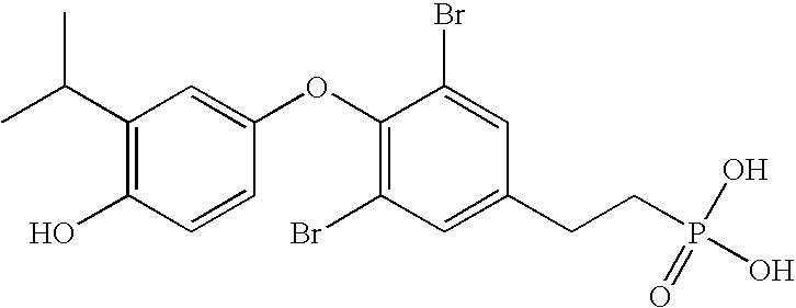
C1(C(C)C)=C(O)C=CC(OC2=C(Br)C=C(CCP(O)(O)=O)C=C2Br)=C1
